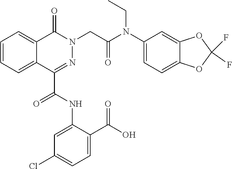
C1=CC=C2C(=C1)C(=O)N(CC(=O)N(C1=CC=C3C(=C1)OC(F)(F)O3)CC)N=C2C(=O)NC1=CC(Cl)=CC=C1C(O)=O
